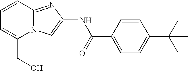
C1=CC2=NC(NC(C3=CC=C(C(C)(C)C)C=C3)=O)=CN2C(CO)=C1
